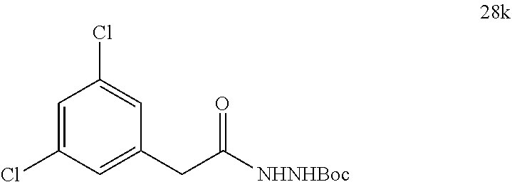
C1=C(CC(=O)[NHNHBoc])C=C(Cl)C=C1Cl
